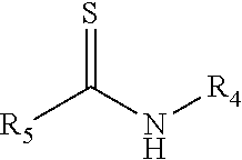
[R5]C(N[R4])=S
